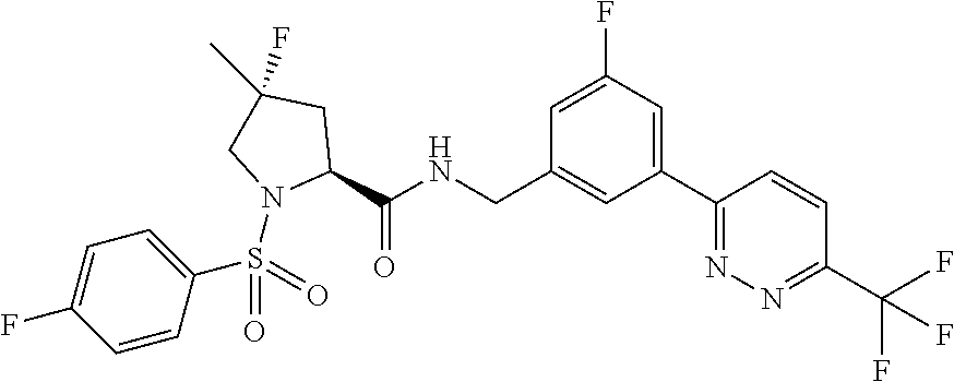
C1=C(F)C=C(C2=NN=C(C(F)(F)F)C=C2)C=C1CNC(C1CC(F)(C)CN1S(C1=CC=C(F)C=C1)(=O)=O)=O
